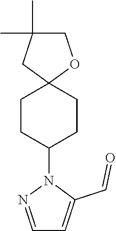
C1CC(N2N=CC=C2C=O)CCC12OCC(C)(C)C2
